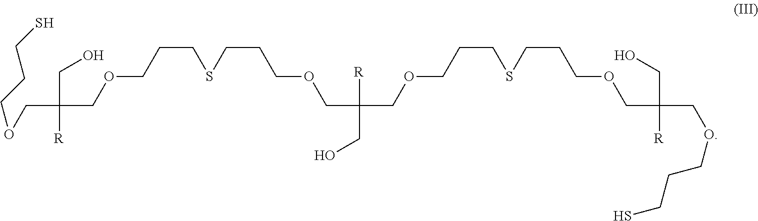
O(CC(COCCCSCCCOCC(COCCCSCCCOCC(COCCCS)(CO)[R])([R])CO)(CO)[R])CCCS
